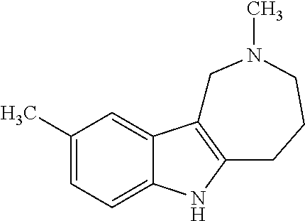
C1(C)=CC=C2C(=C1)C1=C(N2)CCCN(C)C1
